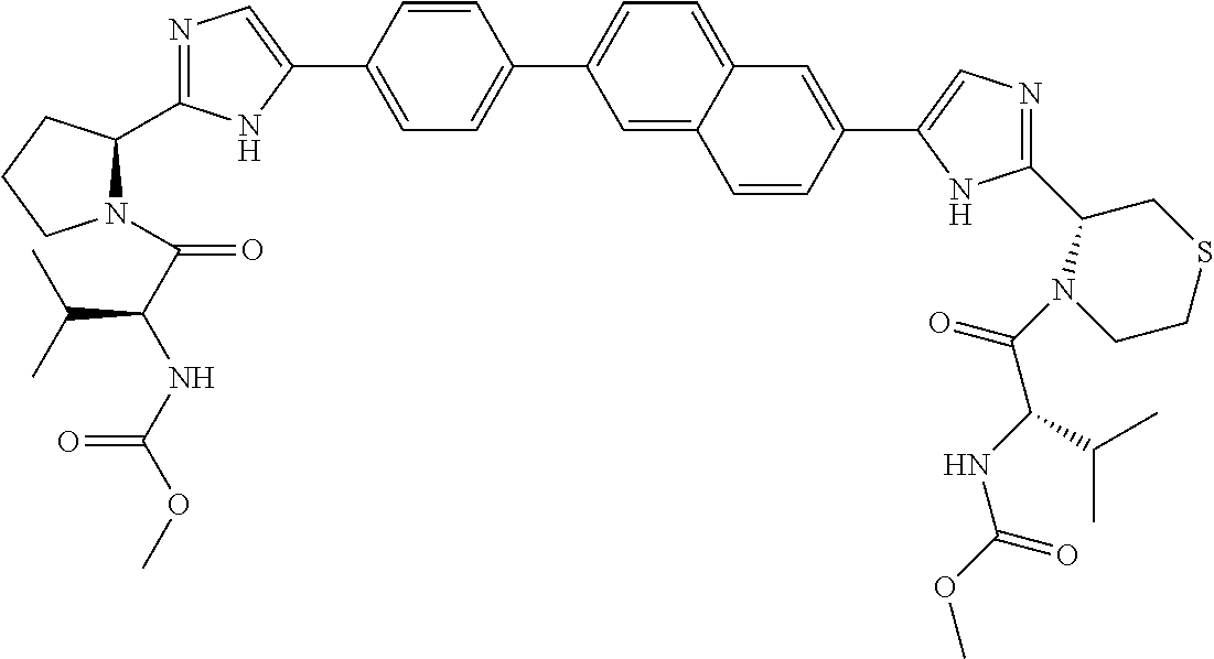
C1=C(C2=CN=C(C3N(C(C(NC(OC)=O)C(C)C)=O)CCC3)N2)C=CC(C2=CC=C3C(=C2)C=CC(C2=CN=C(C4CSCCN4C(C(NC(OC)=O)C(C)C)=O)N2)=C3)=C1
